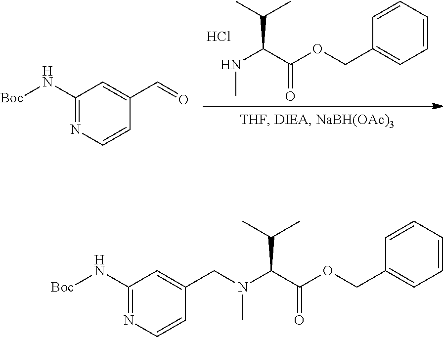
C1(COC(C(NC)C(C)C)=O)=CC=CC=C1.Cl.C1(N[Boc])=NC=CC(C=O)=C1.C1(N[Boc])=NC=CC(CN(C(C(OCC2=CC=CC=C2)=O)C(C)C)C)=C1
